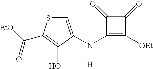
C1=C(N(C2=C([OEt])C(=O)C2=O)[H])C(O)=C(C([EtO])=O)S1
